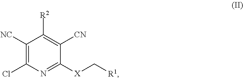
C1([NC])=C(Cl)N=C([X]C[R1])C([CN])=C1[R2]
